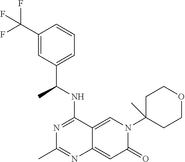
C12=CN(C3(C)CCOCC3)C(=O)C=C1N=C(C)N=C2NC(C1=CC=CC(C(F)(F)F)=C1)C
